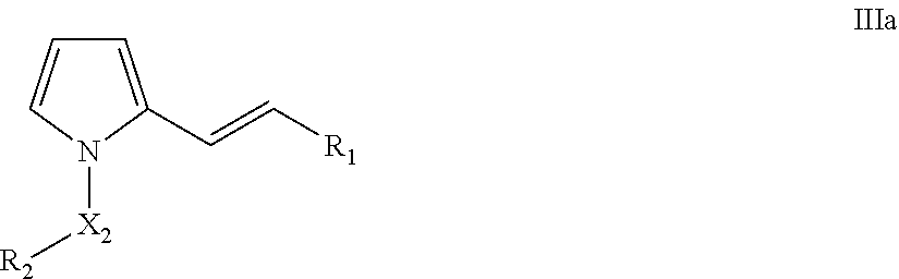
[X2](N1C(C=C[R1])=CC=C1)[R2]
